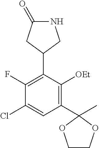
C1(C2(C)OCCO2)=C([OEt])C(C2CNC(=O)C2)=C(F)C(Cl)=C1
